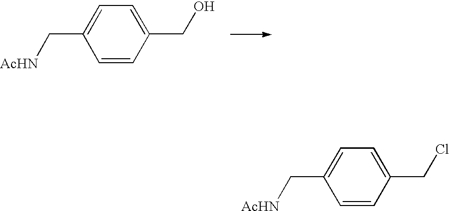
C1=CC(CCl)=CC=C1C[AcHN].C1=CC(CO)=CC=C1C[AcHN]
